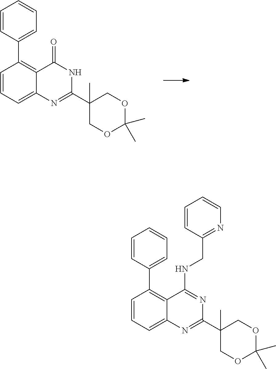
C1=CC=C2C(=C1C1=CC=CC=C1)C(=O)NC(C1(C)COC(C)(C)OC1)=N2.C1=CC=C2C(=C1C1=CC=CC=C1)C(NCC1=NC=CC=C1)=NC(C1(C)COC(C)(C)OC1)=N2
